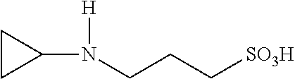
N(CCC[SO3H])(C1CC1)[H]
